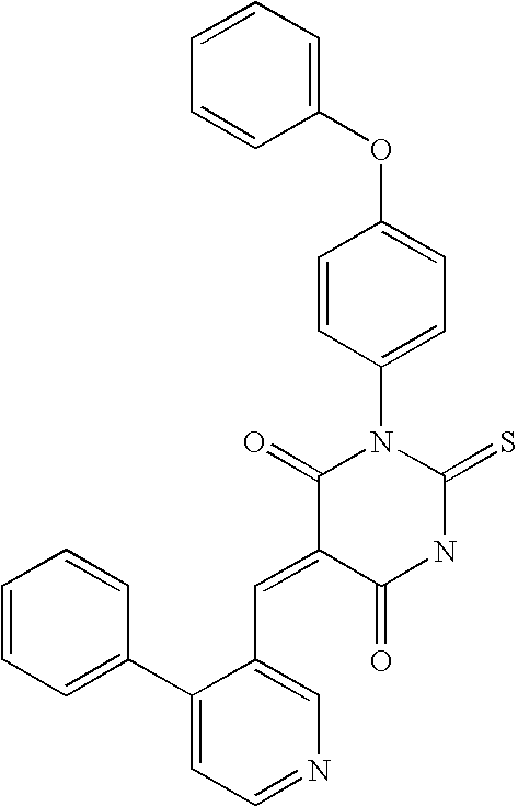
C1=CC=CC(OC2=CC=C(N3C(=O)C(=CC4=CN=CC=C4C4=CC=CC=C4)C(=O)NC3=S)C=C2)=C1
